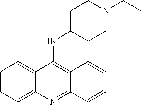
C1=CC=C2C(=C1)C(NC1CCN(CC)CC1)=C1C(=N2)C=CC=C1
